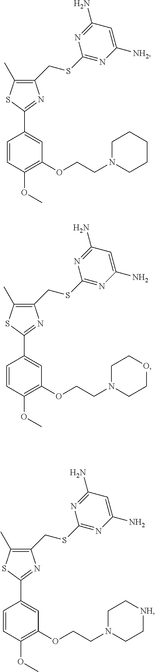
N1=C(N)C=C([NH2])N=C1SCC1=C(C)SC(C2=CC(OCCN3CCCCC3)=C(OC)C=C2)=N1.N1=C(N)C=C(N)N=C1SCC1=C(C)SC(C2=CC(OCCN3CCOCC3)=C(OC)C=C2)=N1.N1=C(N)C=C(N)N=C1SCC1=C(C)SC(C2=CC(OCCN3CC[NH]CC3)=C(OC)C=C2)=N1
